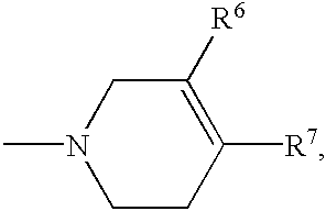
C1CC([R7])=C([R6])CN1C
